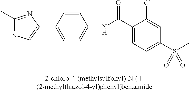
C1(C)=NC(C2=CC=C(NC(C3=CC=C(S(C)(=O)=O)C=C3Cl)=O)C=C2)=CS1
